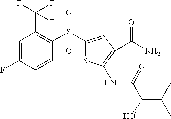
C1=C(F)C=CC(S(C2=CC(C(N)=O)=C(NC(C(O)C(C)C)=O)S2)(=O)=O)=C1C(F)(F)F
